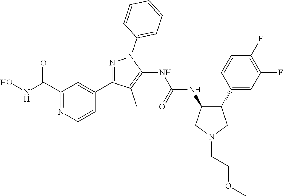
N1=C(C2=CC(C(NO)=O)=NC=C2)C(C)=C(NC(NC2C(C3=CC(F)=C(F)C=C3)CN(CCOC)C2)=O)N1C1=CC=CC=C1
